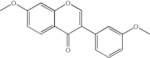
C1(OC)=CC=C2C(=C1)OC=C(C1=CC=CC(OC)=C1)C2=O
